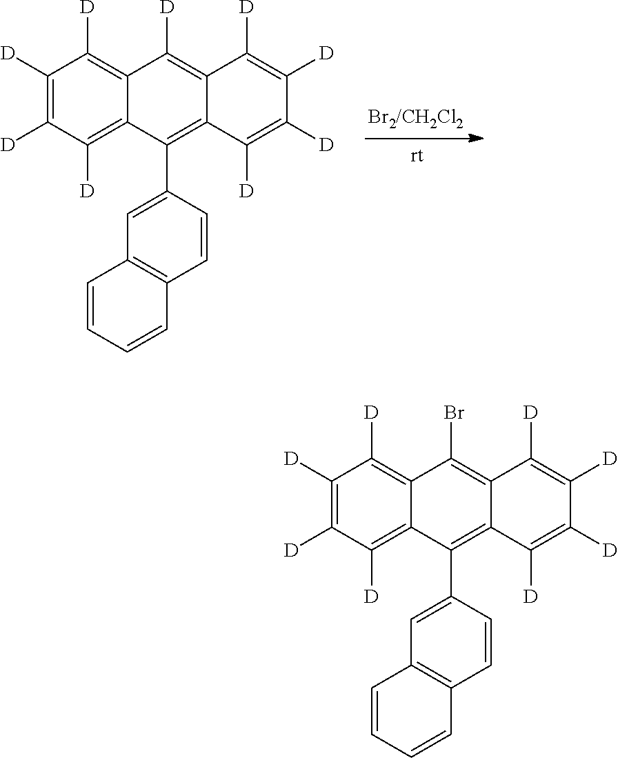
C1([D])=C([D])C([D])=C2C(=C1[D])C([D])=C1C(=C2C2=CC3=C(C=C2)C=CC=C3)C([D])=C([D])C([D])=C1[D].C1([D])=C([D])C([D])=C2C(=C1[D])C(Br)=C1C(=C2C2=CC3=C(C=C2)C=CC=C3)C([D])=C([D])C([D])=C1[D]
